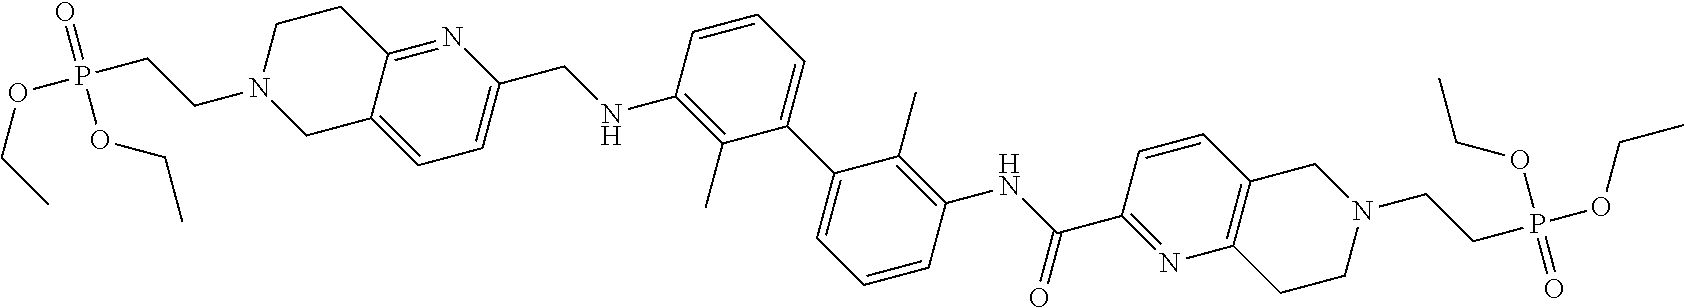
C1C2=CC=C(CNC3=C(C)C(C4=CC=CC(NC(C5=NC6=C(C=C5)CN(CCP(OCC)(=O)OCC)CC6)=O)=C4C)=CC=C3)N=C2CCN1CCP(OCC)(=O)OCC
